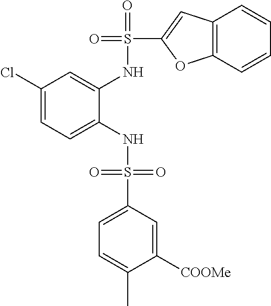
C1(Cl)=CC=C(NS(=O)(=O)C2=CC=C(C)C([COOMe])=C2)C(NS(=O)(C2=CC3=C(O2)C=CC=C3)=O)=C1
